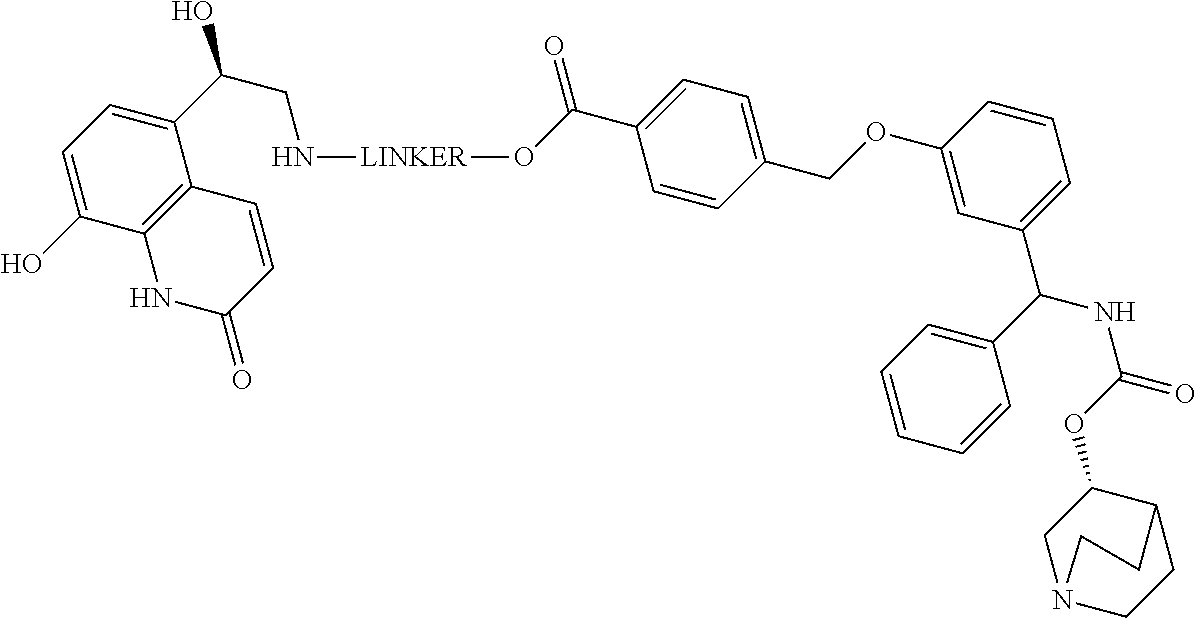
C1(O)=CC=C(C(CN[LINKER]OC(C2=CC=C(COC3=CC(C(C4=CC=CC=C4)NC(OC4CN5CCC4CC5)=O)=CC=C3)C=C2)=O)O)C2=C1NC(=O)C=C2
